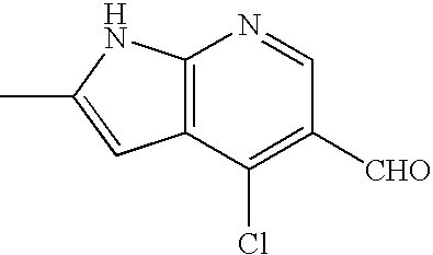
C12=C(C(Cl)=C([CHO])C=N1)C=C(C)N2
